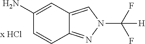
C1(N)=CC2=CN(C(F)(F)[H])N=C2C=C1
